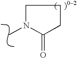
CN1CCCC1=O
